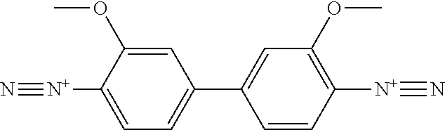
C1([N+]#N)=CC=C(C2=CC(OC)=C([N+]#N)C=C2)C=C1OC
